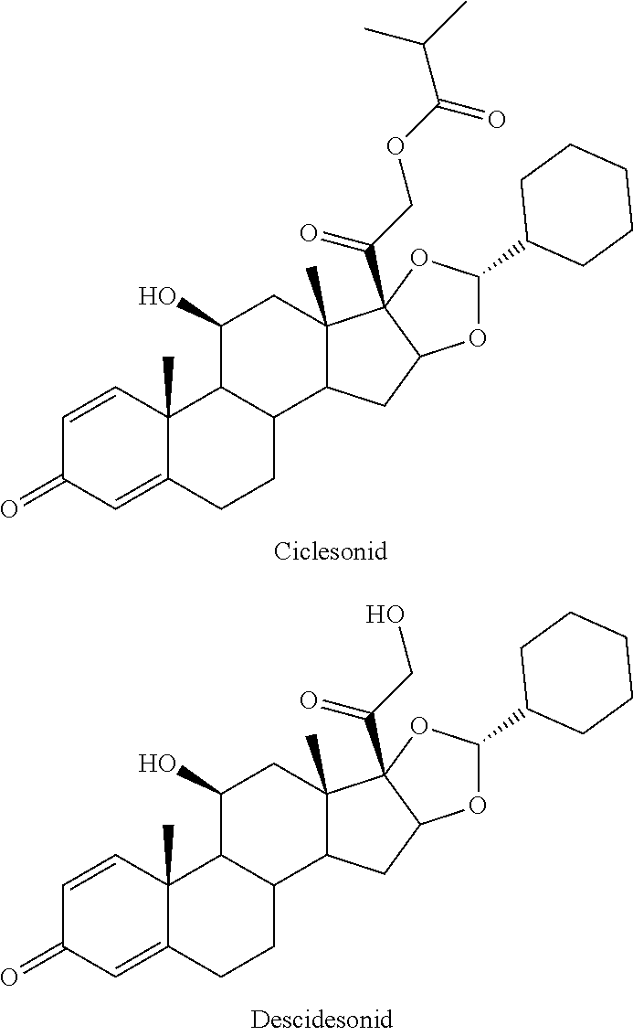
C1=CC2(C)C(=CC1=O)CCC1C2C(O)CC2(C)C1CC1C2(C(=O)COC(C(C)C)=O)OC(C2CCCCC2)O1.C1=CC2(C)C(=CC1=O)CCC1C2C(O)CC2(C)C1CC1C2(C(=O)CO)OC(C2CCCCC2)O1
